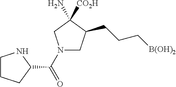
N1(C(=O)C2NCCC2)CC(CCC[B(OH)2])C([CO2H])(N)C1
